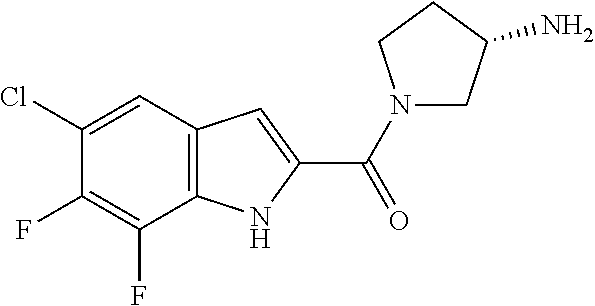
C1(Cl)=CC2=C(C(F)=C1F)NC(C(=O)N1CC(N)CC1)=C2
